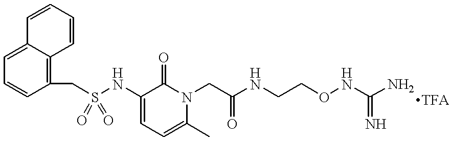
C(S(NC1=CC=C(C)N(CC(NCCONC(N)=N)=O)C1=O)(=O)=O)C1=C2C(=CC=C1)C=CC=C2.[TFA]
